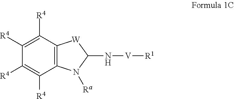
C12=C(C([R4])=C([R4])C([R4])=C1[R4])[W]C(N[V][R1])N2[Ra]
